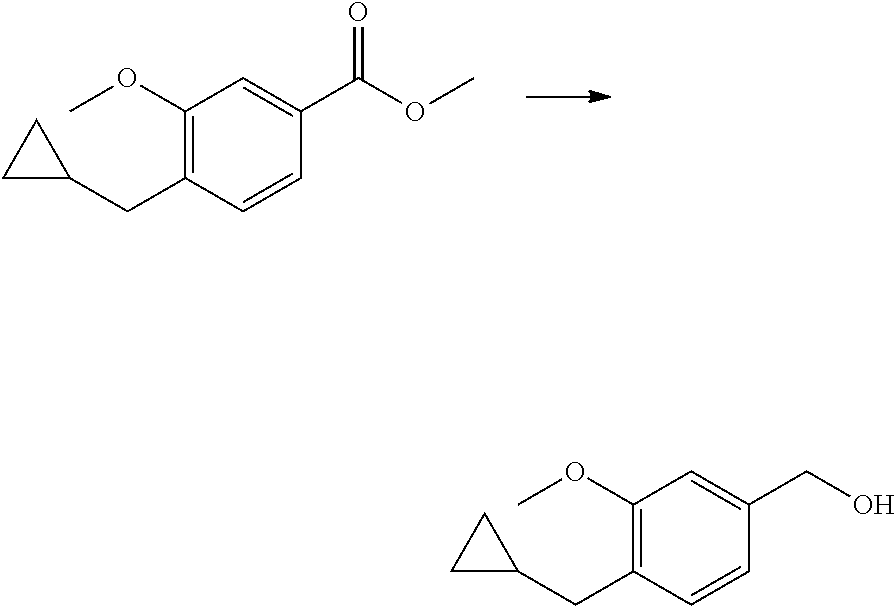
C1(OC)=C(CC2CC2)C=CC(C(OC)=O)=C1.C1(OC)=C(CC2CC2)C=CC(CO)=C1
